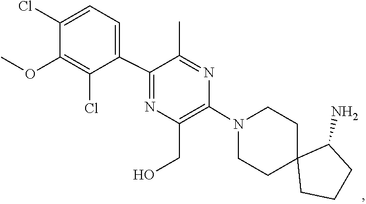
C1C2(CCCC2N)CCN(C2=C(CO)N=C(C3=CC=C(Cl)C(OC)=C3Cl)C(C)=N2)C1
